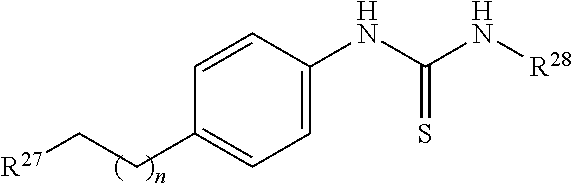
C(CC1=CC=C(NC(N[R28])=S)C=C1)[R27]
